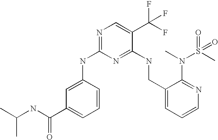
C1(CNC2=NC(NC3=CC(C(NC(C)C)=O)=CC=C3)=NC=C2C(F)(F)F)=CC=CN=C1N(C)S(C)(=O)=O
